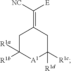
C1C([R1a])([R1b])[A1]C([R1c])([R1d])CC1=C([NC])[E]
